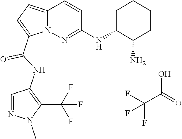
FC(F)(C(O)=O)F.N12C(=CC=C1C(NC1=C(C(F)(F)F)N(C)N=C1)=O)C=CC(NC1C(N)CCCC1)=N2
